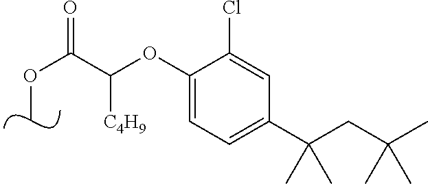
COC(=O)C(OC1=CC=C(C(CC(C)(C)C)(C)C)C=C1Cl)[C4H9]
